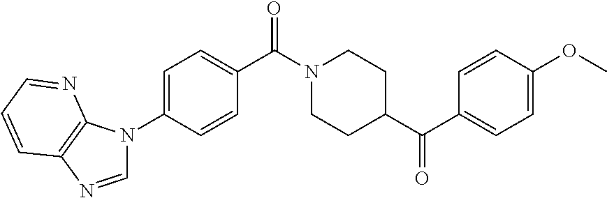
C1=C(N2C=NC3=C2N=CC=C3)C=CC(C(=O)N2CCC(C(=O)C3=CC=C(OC)C=C3)CC2)=C1
